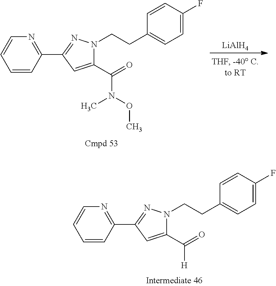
C1=CC(C2=NN(CCC3=CC=C(F)C=C3)C(C(=O)[H])=C2)=NC=C1.C1=CC(C2=NN(CCC3=CC=C(F)C=C3)C(C(=O)N(OC)C)=C2)=NC=C1.[LiAlH4]
